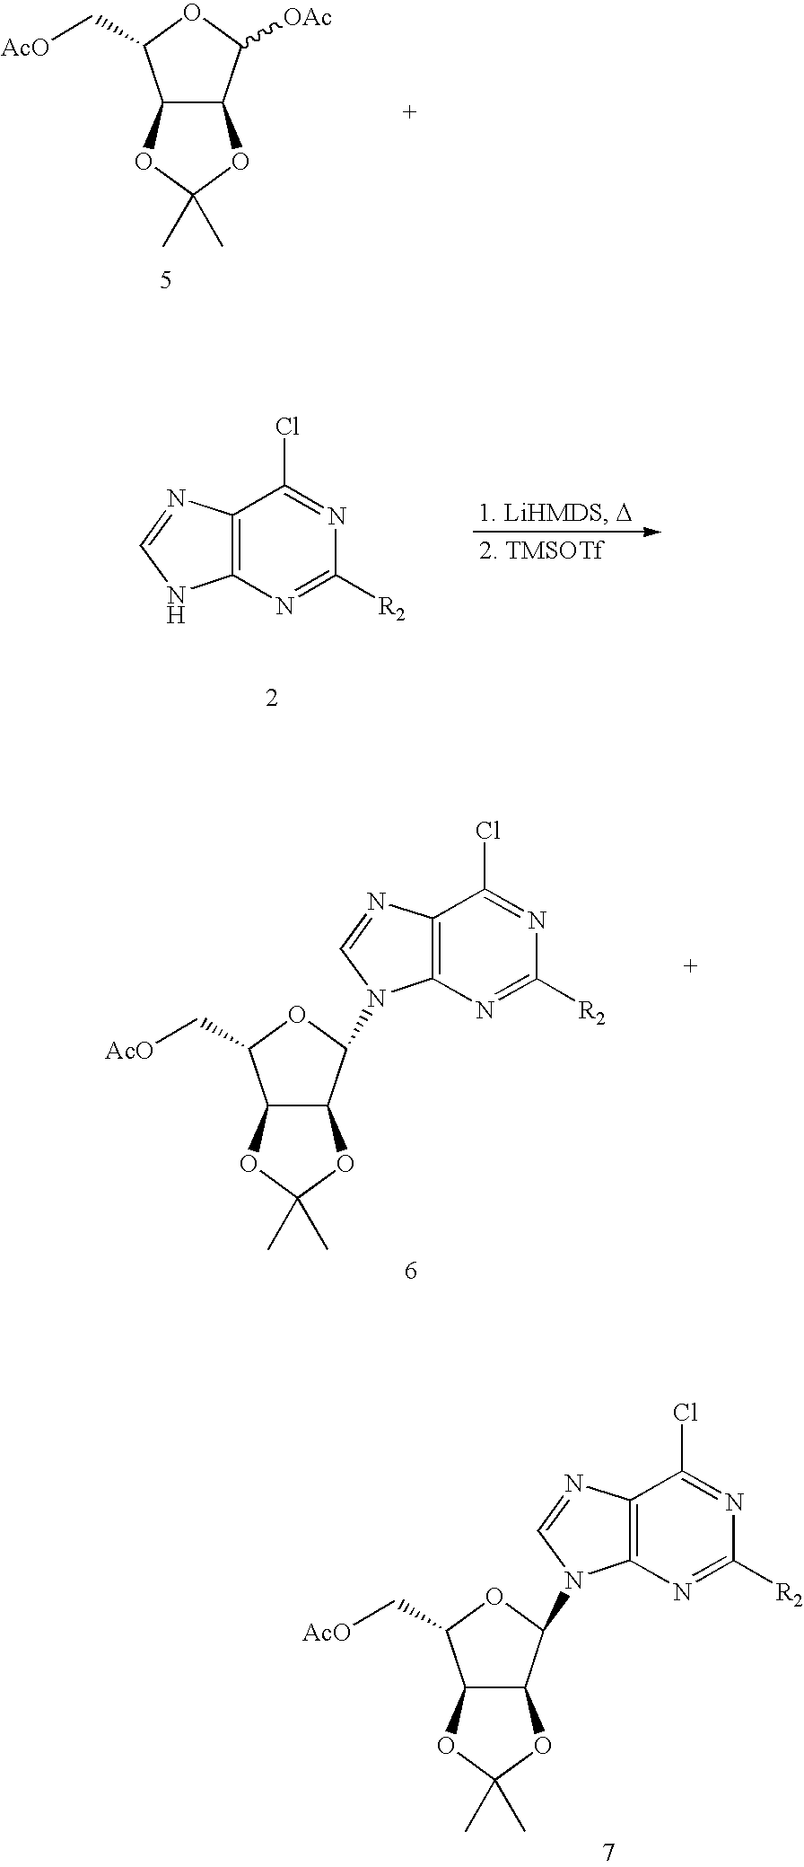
C12C(C([OAc])OC1C[AcO])OC(C)(C)O2.C12=C(N=C([R2])N=C1Cl)NC=N2.C12=C(N=C([R2])N=C1Cl)N(C1C3C(C(C[AcO])O1)OC(C)(C)O3)C=N2.C12=C(N=C([R2])N=C1Cl)N(C1C3C(C(C[AcO])O1)OC(C)(C)O3)C=N2
